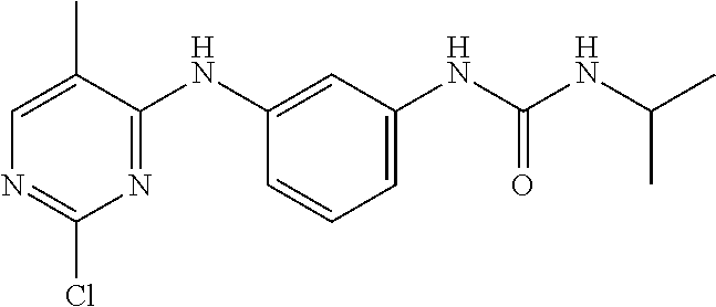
C1(Cl)=NC=C(C)C(NC2=CC(NC(NC(C)C)=O)=CC=C2)=N1
